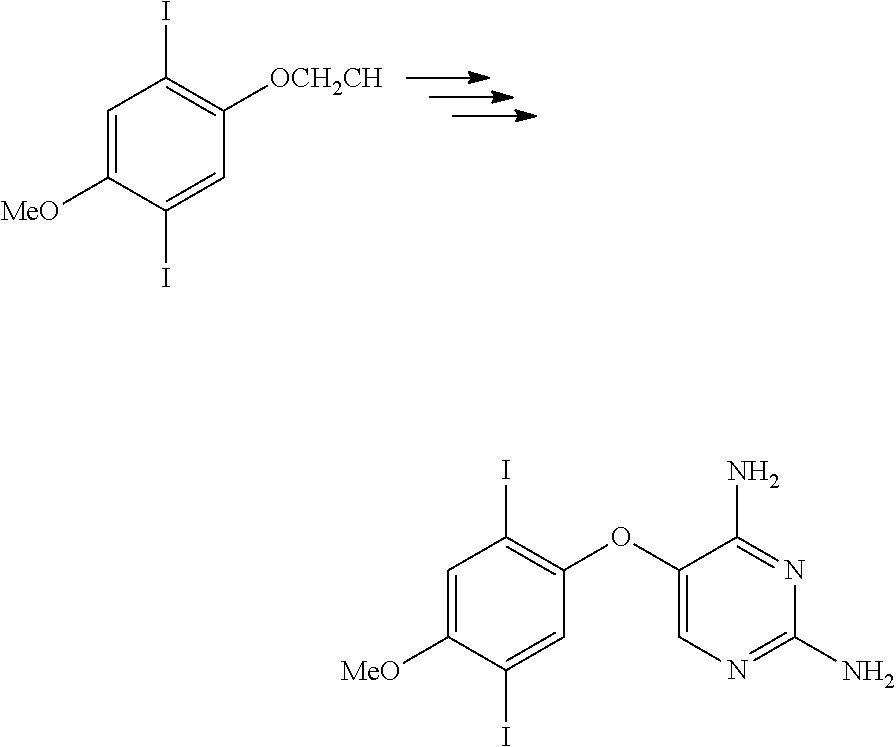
C1=C([MeO])C(I)=CC([OCH2CH])=C1I.C1=C([MeO])C(I)=CC(OC2=CN=C(N)N=C2N)=C1I
